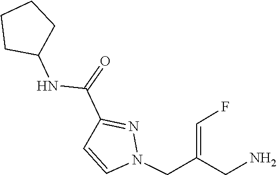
C1=CN(CC(=CF)CN)N=C1C(=O)NC1CCCC1
